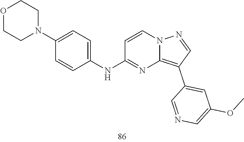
COC1=CN=CC(C2=C3N=C(NC4=CC=C(N5CCOCC5)C=C4)C=CN3N=C2)=C1
